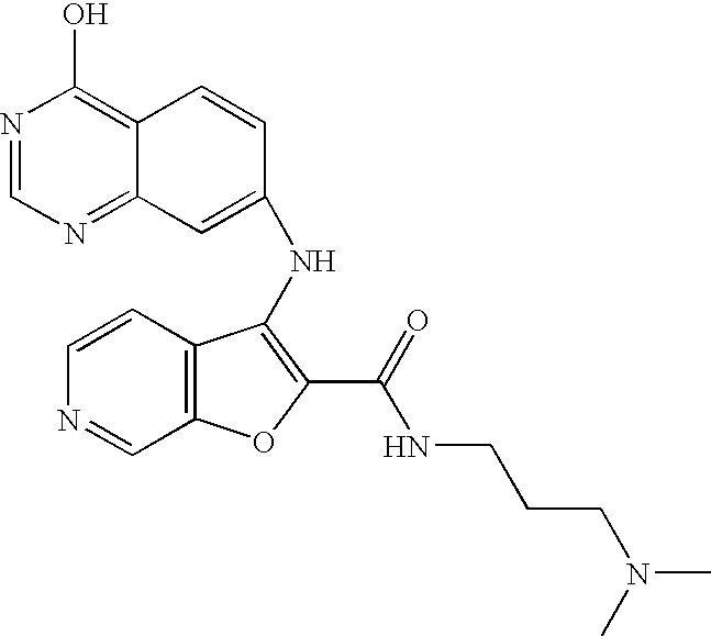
C1=CC2=C(C=N1)OC(C(=O)NCCCN(C)C)=C2NC1=CC2=NC=NC(O)=C2C=C1
